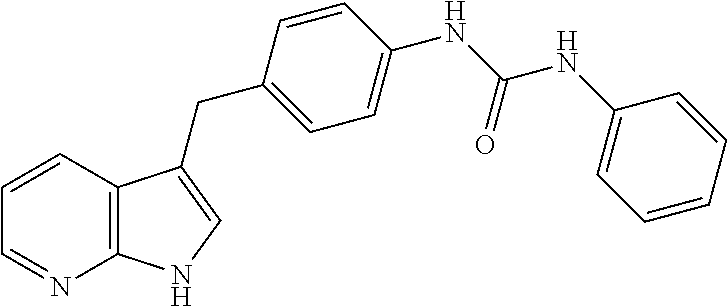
C1=CC2=C(N=C1)NC=C2CC1=CC=C(NC(NC2=CC=CC=C2)=O)C=C1
